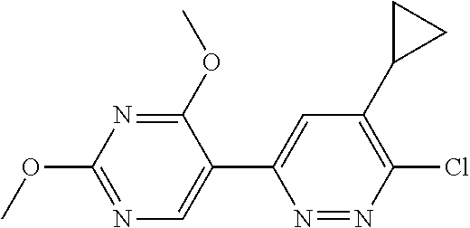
C1(OC)=NC(OC)=NC=C1C1=CC(C2CC2)=C(Cl)N=N1
